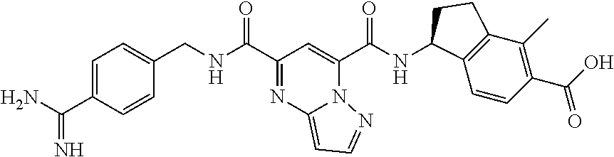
N(C(C1=NC2=CC=NN2C(C(NC2C3=C(C(C)=C(C(O)=O)C=C3)CC2)=O)=C1)=O)CC1=CC=C(C(N)=N)C=C1
